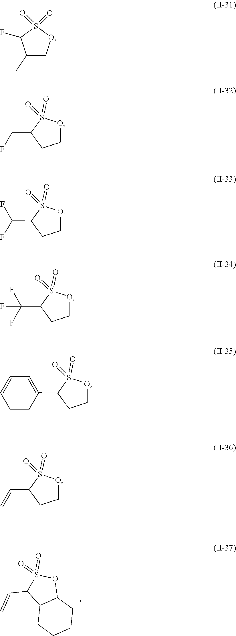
C1(C=C)C2C(OS1(=O)=O)CCCC2.O=S1(=O)OCC(C)C1F.C(C1CCOS1(=O)=O)F.C(C1CCOS1(=O)=O)(F)F.C(C1CCOS1(=O)=O)(F)(F)F.C1=C(C2S(=O)(=O)OCC2)C=CC=C1.O=S1(=O)C(C=C)CCO1
